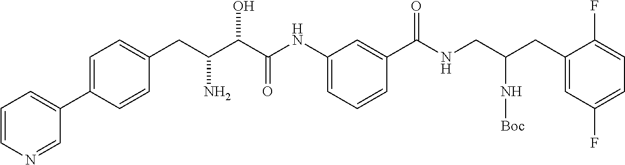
C1=C(C2=CC=CN=C2)C=CC(CC(C(C(NC2=CC=CC(C(NCC(CC3=CC(F)=CC=C3F)N[Boc])=O)=C2)=O)O)N)=C1
